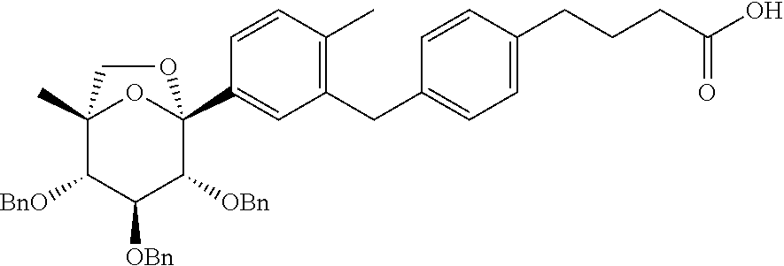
C12(C)C([BnO])C([OBn])C([OBn])C(C3=CC(CC4=CC=C(CCCC(O)=O)C=C4)=C(C)C=C3)(O1)OC2
